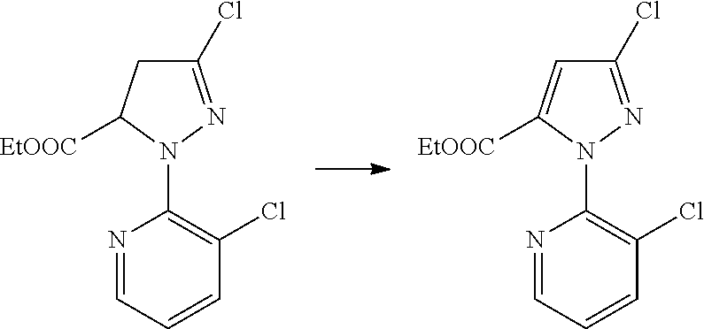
N1=CC=CC(Cl)=C1N1N=C(Cl)CC1[EtOOC].N1=CC=CC(Cl)=C1N1N=C(Cl)C=C1[EtOOC]
